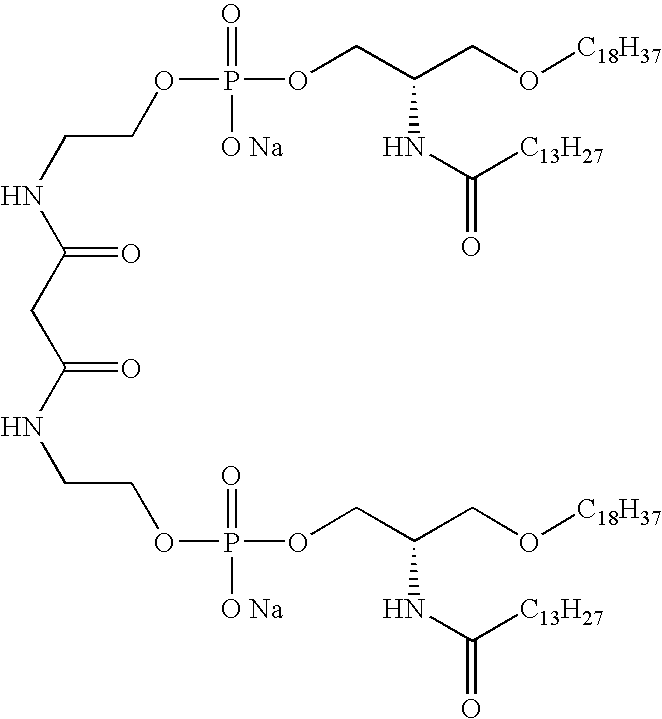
C(NC(CC(NCCOP([O Na])(=O)OCC(CO[C18H37])NC(=O)[C13H27])=O)=O)COP(=O)([O Na])OCC(CO[C18H37])NC([C13H27])=O
